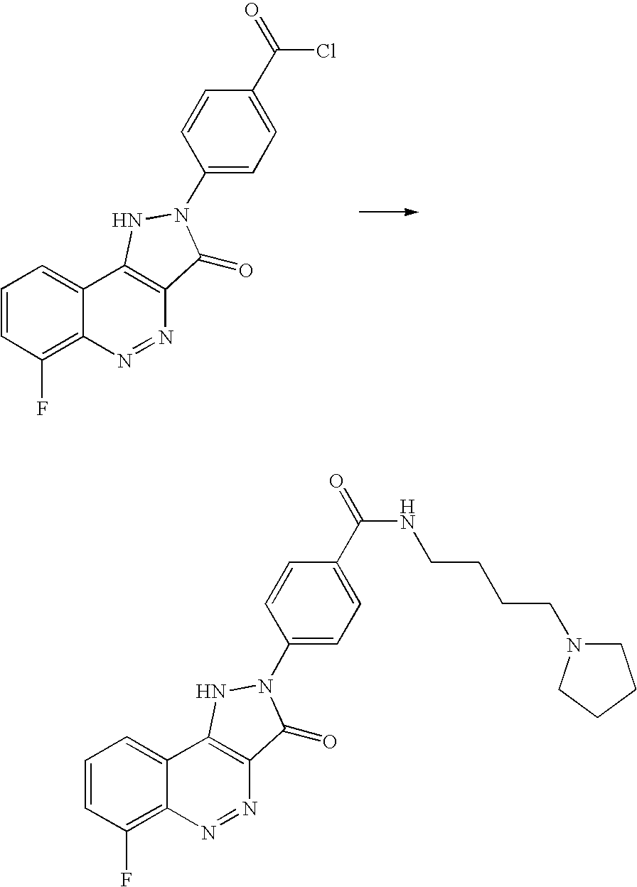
C1=CC(F)=C2C(=C1)C1=C(N=N2)C(=O)N(C2=CC=C(C(=O)Cl)C=C2)N1.C1=CC(F)=C2C(=C1)C1=C(N=N2)C(=O)N(C2=CC=C(C(=O)NCCCCN3CCCC3)C=C2)N1
